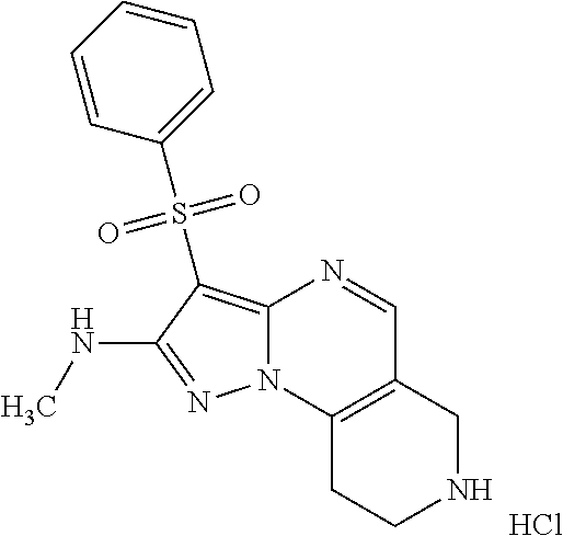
N1=C(NC)C(S(C2=CC=CC=C2)(=O)=O)=C2N1C1=C(C=N2)CNCC1.Cl
